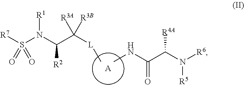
[A].[R7]S(N(C(C([L]C)([R3A])[R3B])[R2])[R1])(=O)=O.CNC(C(N([R6])[R5])[R4A])=O
